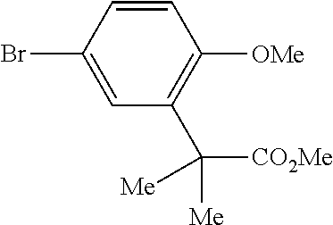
BrC1=CC(C([CO2Me])([Me])[Me])=C([OMe])C=C1
